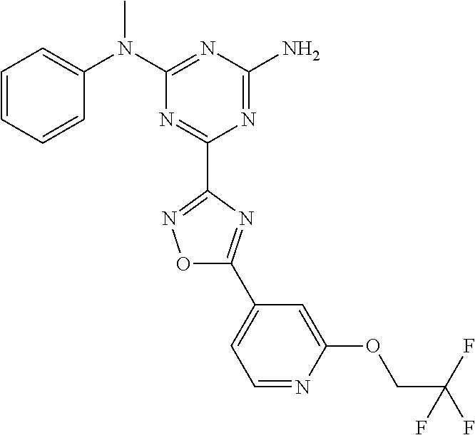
C1=CC=CC(N(C2=NC(N)=NC(C3=NOC(C4=CC=NC(OCC(F)(F)F)=C4)=N3)=N2)C)=C1
